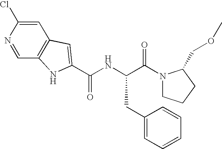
C1=C(Cl)N=CC2=C1C=C(C(NC(C(N1CCCC1COC)=O)CC1=CC=CC=C1)=O)N2
